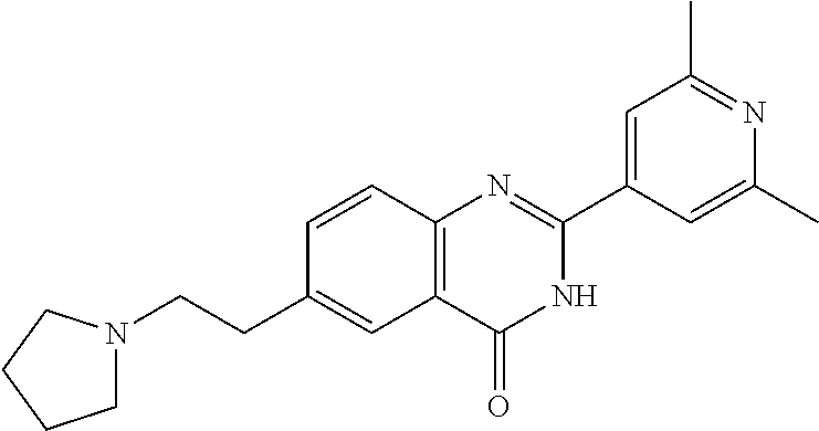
C1(CCN2CCCC2)=CC2=C(C=C1)N=C(C1=CC(C)=NC(C)=C1)NC2=O
